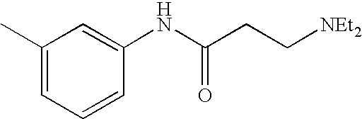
CC1=CC=CC(NC(CC[NEt2])=O)=C1
